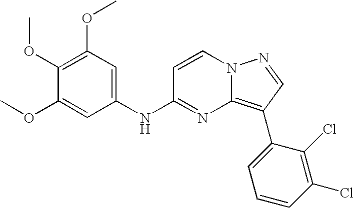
C1(OC)=C(OC)C=C(NC2=NC3=C(C4=CC=CC(Cl)=C4Cl)C=NN3C=C2)C=C1OC
